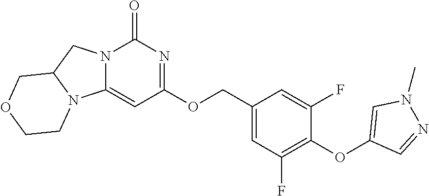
N12C(=CC(OCC3=CC(F)=C(OC4=CN(C)N=C4)C(F)=C3)=NC1=O)N1C(C2)COCC1
